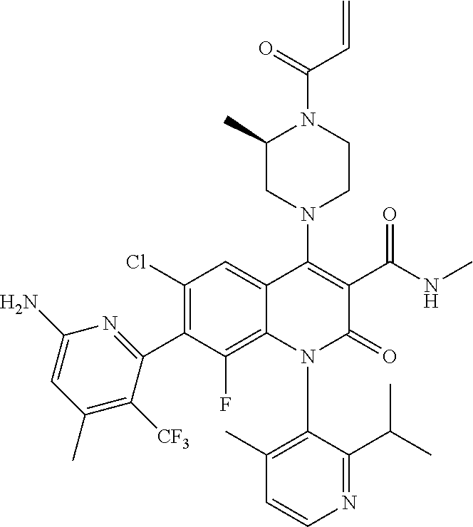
C1=CN=C(C(C)C)C(N2C(=O)C(C(NC)=O)=C(N3CC(C)N(C(C=C)=O)CC3)C3=CC(Cl)=C(C4=NC(N)=CC(C)=C4[CF3])C(F)=C23)=C1C
